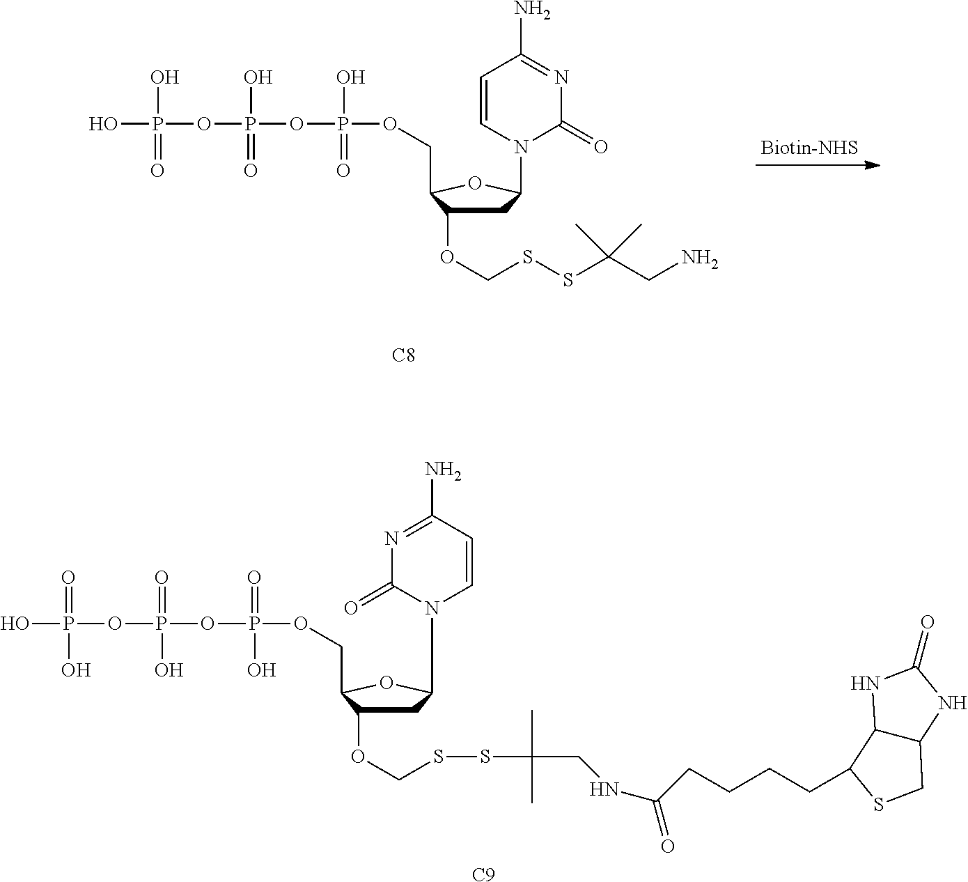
C1C(OCSSC(C)(C)CNC(=O)CCCCC2C3C(NC(=O)N3)CS2)C(COP(=O)(O)OP(=O)(O)OP(=O)(O)O)OC1N1C=CC(N)=NC1=O.[C9].[C8].C1C(OCSSC(CN)(C)C)C(COP(O)(=O)OP(O)(=O)OP(O)(=O)O)OC1N1C(=O)N=C(N)C=C1
